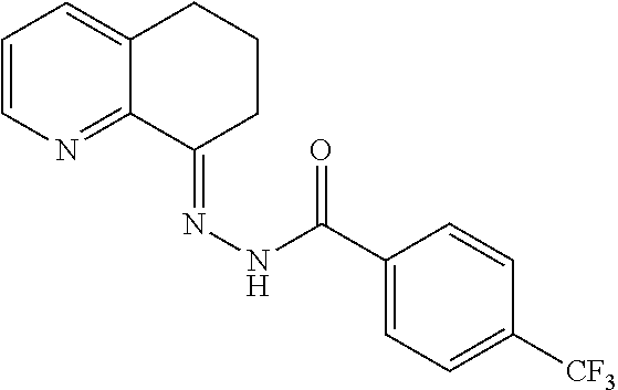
C1=CN=C2C(=C1)CCCC2=NNC(C1=CC=C([CF3])C=C1)=O
